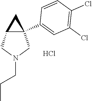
C12C(C3=CC(Cl)=C(Cl)C=C3)(CN(CCC)C1)C2.Cl
